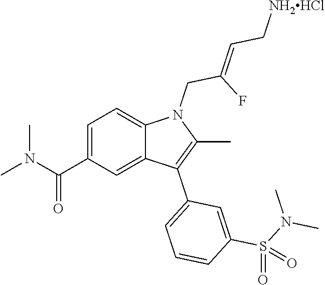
C1=C(C(=O)N(C)C)C=C2C(=C1)N(CC(F)=CC[NH2HCl])C(C)=C2C1=CC=CC(S(N(C)C)(=O)=O)=C1
